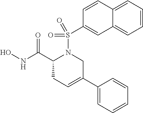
C1=CC=C2C(=C1)C=C(S(N1C(C(NO)=O)CC=C(C3=CC=CC=C3)C1)(=O)=O)C=C2
